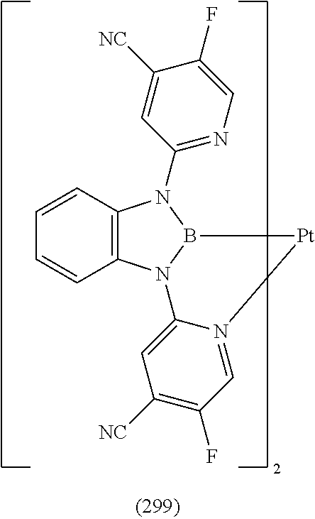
C12=C(N3B(N1C1=NC=C(F)C([NC])=C1)[Pt]N1=CC(F)=C([NC])C=C31)C=CC=C2
